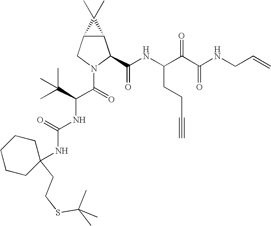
C12C(CN(C(=O)C(C(C)(C)C)NC(NC3(CCSC(C)(C)C)CCCCC3)=O)C1C(NC(C(C(NCC=C)=O)=O)CCC#C)=O)C2(C)C
